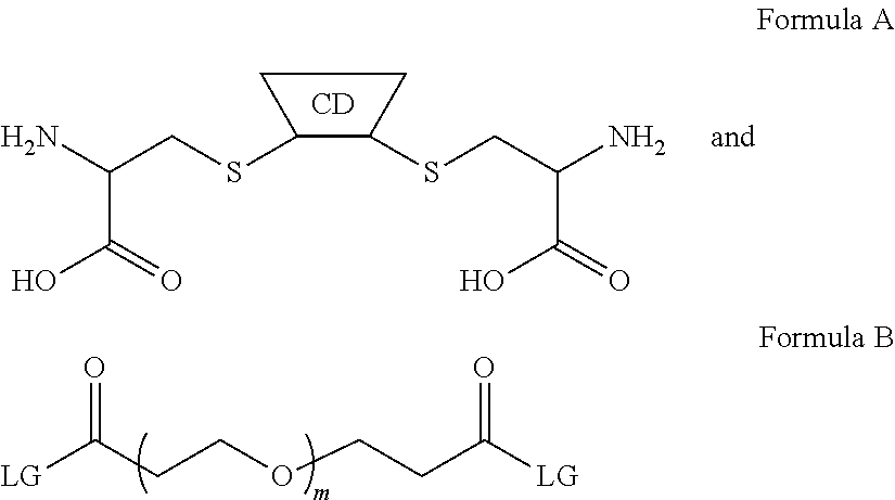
NC(CSC1C(SCC(C(O)=O)N)CC1)C(=O)O.[CD].[LG]C(CCOCCC([LG])=O)=O
